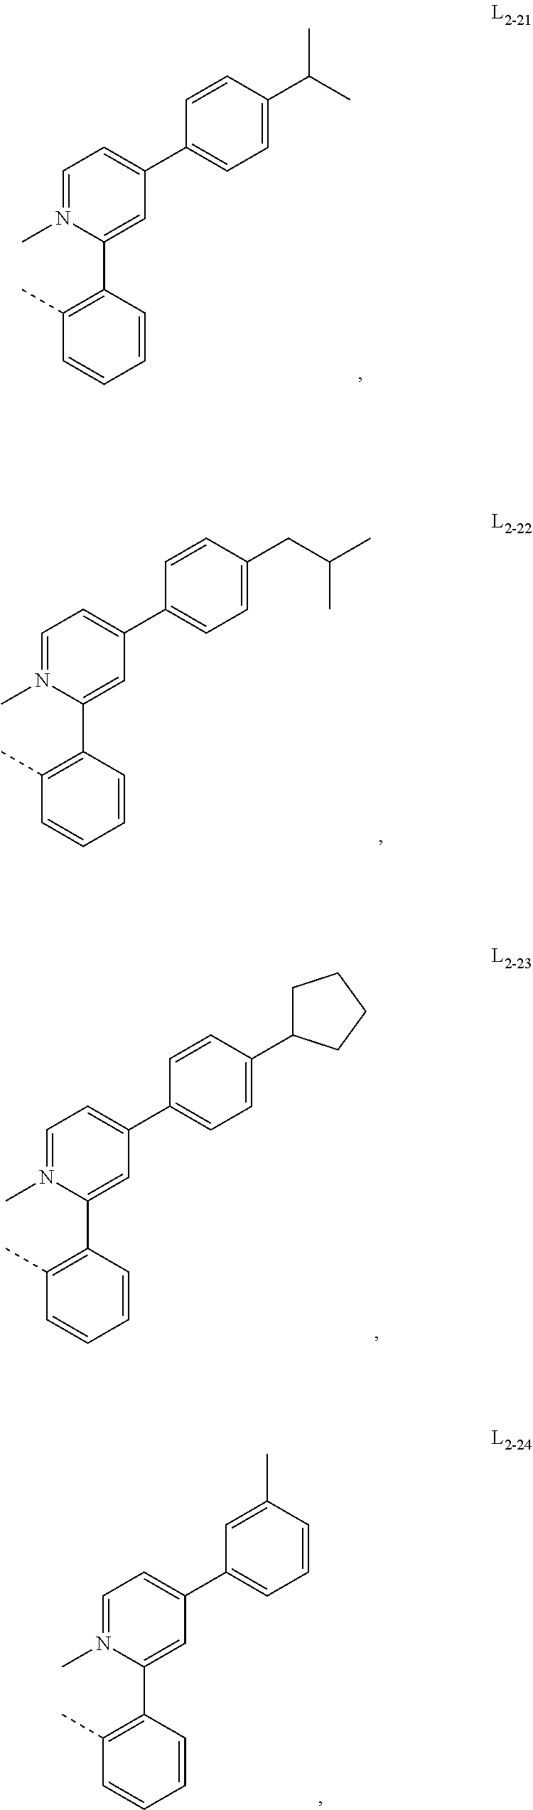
C1=C(C2=CC=C(C(C)C)C=C2)C=C(C2=C(C)C=CC=C2)N(C)=C1.C1=C(C2=CC=C(CC(C)C)C=C2)C=C(C2=C(C)C=CC=C2)N(C)=C1.C1=C(C2=CC=C(C3CCCC3)C=C2)C=C(C2=C(C)C=CC=C2)N(C)=C1.C1=C(C2=CC=CC(C)=C2)C=C(C2=C(C)C=CC=C2)N(C)=C1
